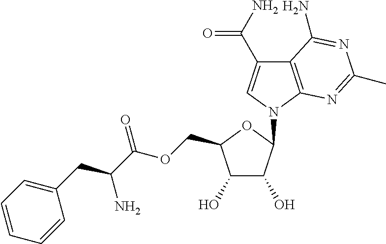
C12=C(N(C3C(O)C(O)C(COC(C(CC4=CC=CC=C4)N)=O)O3)C=C1C(N)=O)N=C(C)N=C2N
